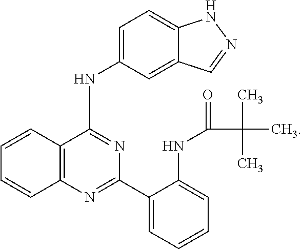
C12=C(N=C(C3=CC=CC=C3NC(C(C)(C)C)=O)N=C1NC1=CC=C3C(=C1)C=NN3)C=CC=C2
